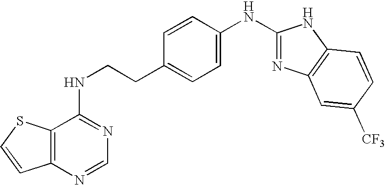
C1=CC(NC2=NC3=C(N2)C=CC([CF3])=C3)=CC=C1CCNC1=NC=NC2=C1SC=C2
